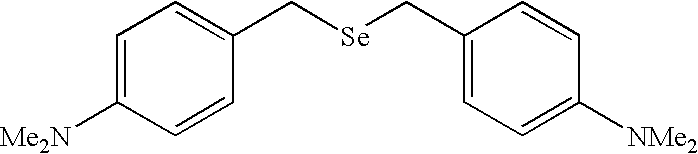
C1=C([Me2N])C=CC(C[Se]CC2=CC=C([NMe2])C=C2)=C1
